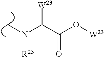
CN(C(C(O[W23])=O)[W23])[R23]
